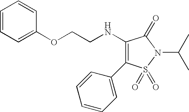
C1(NCCOC2=CC=CC=C2)=C(C2=CC=CC=C2)S(=O)(=O)N(C(C)C)C1=O
